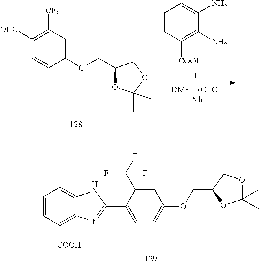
C1=CC([COOH])=C(N)C(N)=C1.C1([CF3])=C([OHC])C=CC(OCC2OC(C)(C)OC2)=C1.C1=CC([COOH])=C2C(=C1)NC(C1=CC=C(OCC3OC(C)(C)OC3)C=C1C(F)(F)F)=N2
